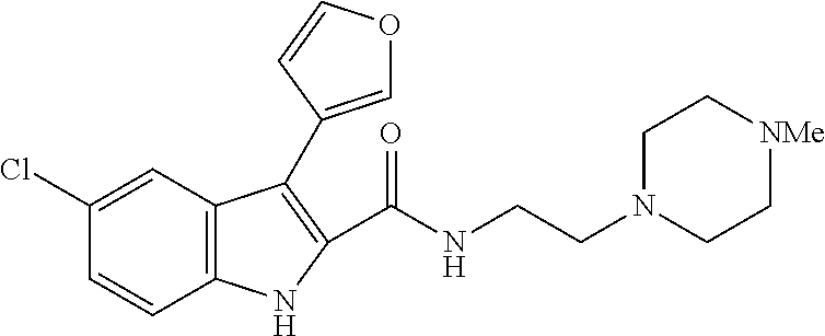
C1(Cl)=CC2=C(C=C1)NC(C(NCCN1CC[NMe]CC1)=O)=C2C1=COC=C1
